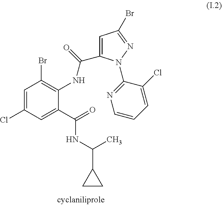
C1=C(Cl)C=C(C(=O)NC(C2CC2)C)C(NC(C2=CC(Br)=NN2C2=NC=CC=C2Cl)=O)=C1Br
